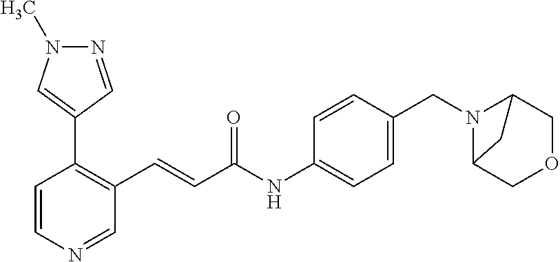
C1=CN=CC(C=CC(=O)NC2=CC=C(CN3C4COCC3C4)C=C2)=C1C1=CN(C)N=C1
